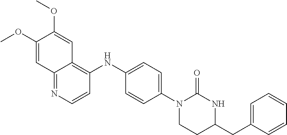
C1(OC)=CC2=NC=CC(NC3=CC=C(N4CCC(CC5=CC=CC=C5)NC4=O)C=C3)=C2C=C1OC
